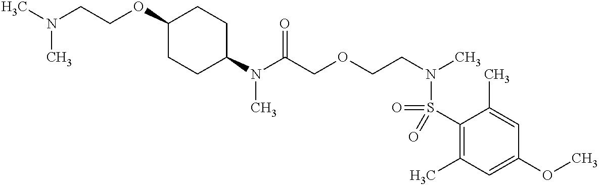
C1CC(N(C(COCCN(C)S(=O)(C2=C(C)C=C(OC)C=C2C)=O)=O)C)CCC1OCCN(C)C
